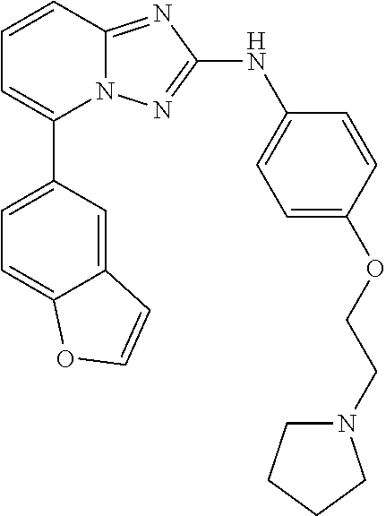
N12C(=NC(NC3=CC=C(OCCN4CCCC4)C=C3)=N1)C=CC=C2C1=CC=C2C(=C1)C=CO2
